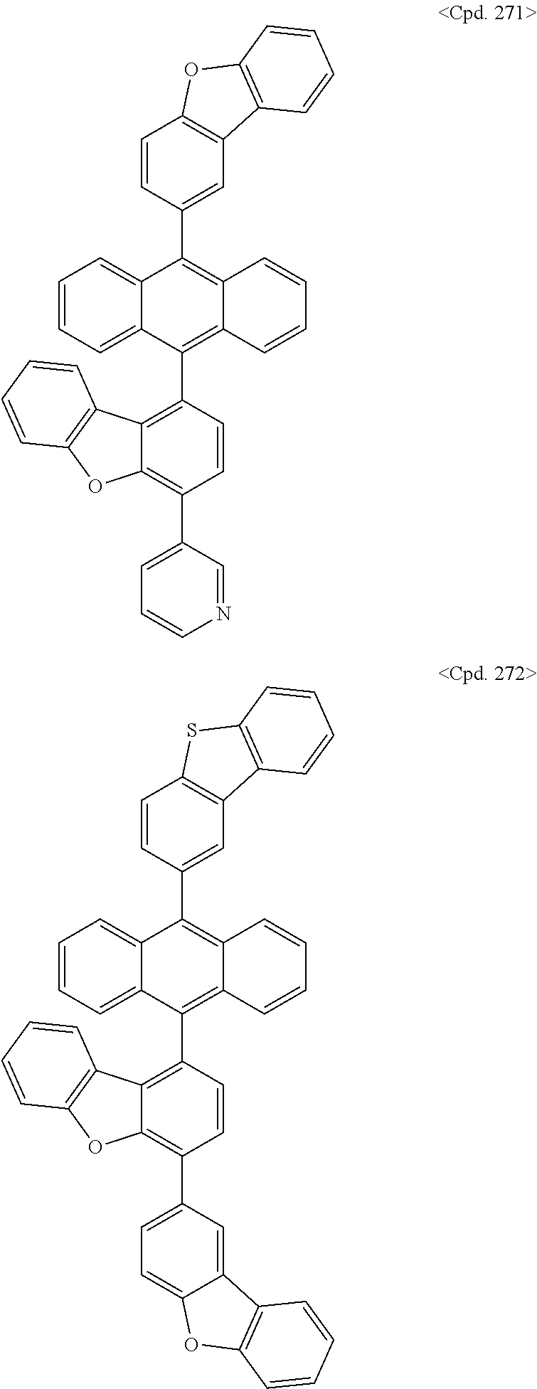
C1=CC=C2C(=C1)C(C1=CC3=C(C=C1)OC1=C3C=CC=C1)=C1C(=C2C2=C3C(=C(C4=CC=CN=C4)C=C2)OC2=C3C=CC=C2)C=CC=C1.C1=CC=C2C(=C1)C(C1=CC3=C(C=C1)SC1=C3C=CC=C1)=C1C(=C2C2=C3C(=C(C4=CC=C5C(=C4)C4=C(O5)C=CC=C4)C=C2)OC2=C3C=CC=C2)C=CC=C1
